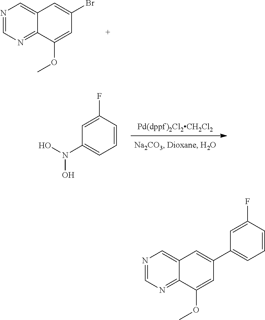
N1=CN=C2C(=C1)C=C(Br)C=C2OC.[Pd(dppf)2Cl2CH2Cl2].C1(N(O)O)=CC=CC(F)=C1.N1=CN=C2C(=C1)C=C(C1=CC=CC(F)=C1)C=C2OC
